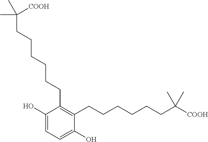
C1(O)=CC=C(O)C(CCCCCCC(C)(C)[COOH])=C1CCCCCCC(C)(C)[COOH]
